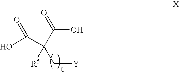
OC(C(C(O)=O)([R5])C[Y])=O
